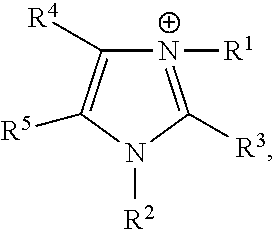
[N+]1([R1])=C([R3])N([R2])C([R5])=C1[R4]
